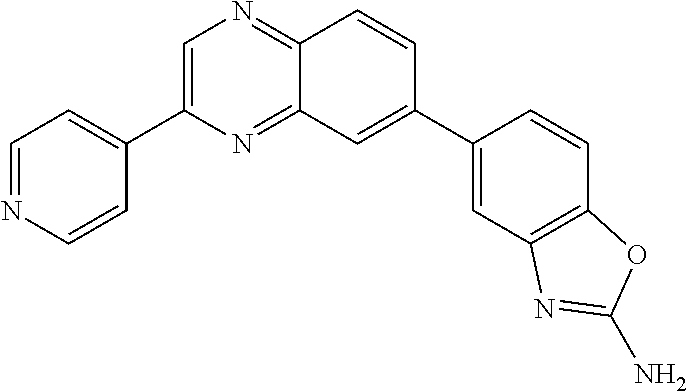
C1(C2=CC3=NC(C4=CC=NC=C4)=CN=C3C=C2)=CC2=C(C=C1)OC(N)=N2
